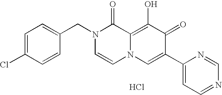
C1=C(Cl)C=CC(CN2C=CN3C(=C(O)C(=O)C(C4=CC=NC=N4)=C3)C2=O)=C1.Cl
